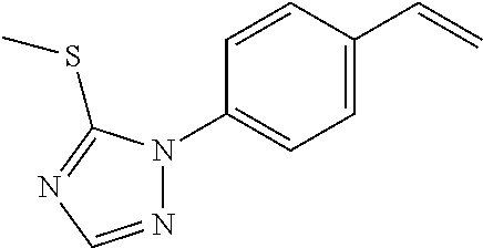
C1(N2N=CN=C2SC)=CC=C(C=C)C=C1
